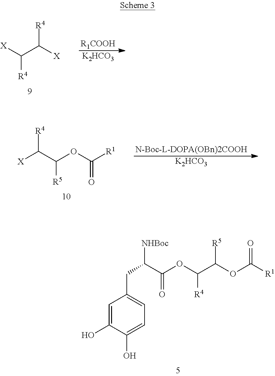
[R1COOH].[K2HCO3].[X]C(C([X])[R4])[R4].C1=C(O)C(O)=CC=C1CC(C(OC(C(OC([R1])=O)[R5])[R4])=O)[NHBoc].[N-Boc-L-DOPA(OBn)2COOH].[K2HCO3].C(C(OC([R1])=O)[R5])([X])[R4]
